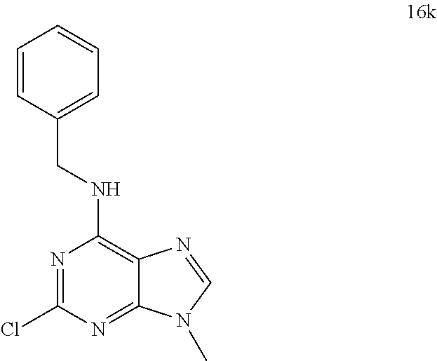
N1=C(Cl)N=C2C(=C1NCC1=CC=CC=C1)N=CN2C
